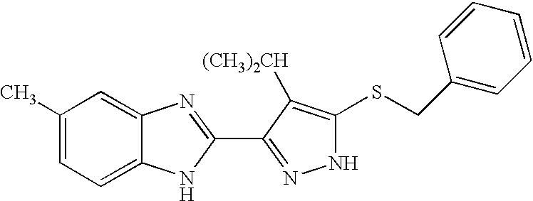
C1(C)=CC=C2C(=C1)N=C(C1=NNC(SCC3=CC=CC=C3)=C1[(CH3)2CH])N2
